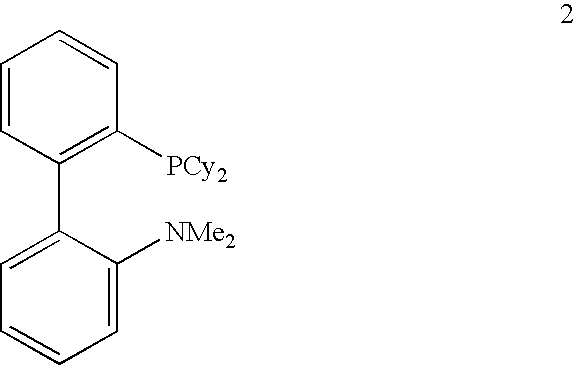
C1=CC(C2=CC=CC=C2[NMe2])=C([PCy2])C=C1
